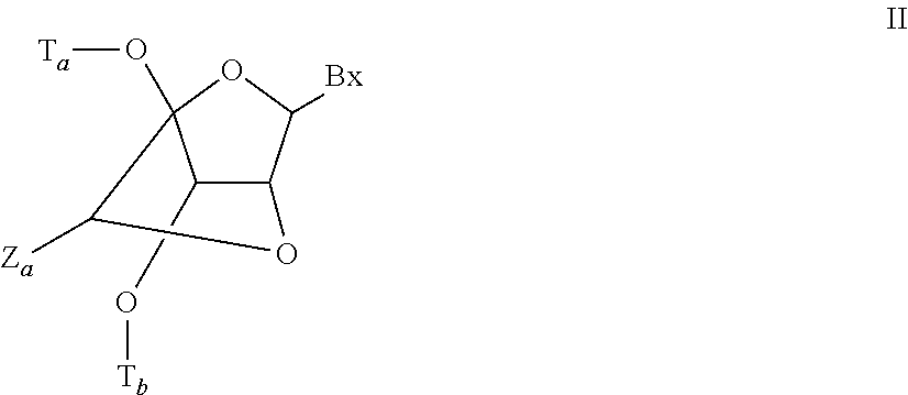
C1(O[Tb])C2C([Bx])OC1(O[Ta])C([Za])O2
